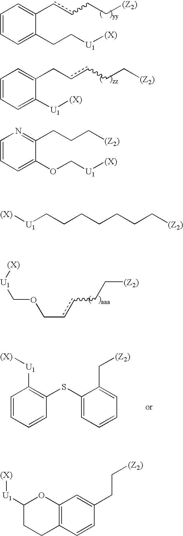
C1=CC=C(CC[U1][(X)])C(ccCC[(Z2)])=C1.C1=CC=C([U1][(X)])C(CccCC[(Z2)])=C1.[(Z2)]CCccCOC[U1][(X)].C1=CC=CC(SC2=CC=CC=C2C[(Z2)])=C1[U1][(X)].[(X)][U1]CCCCCCC[(Z2)].C1([U1][(X)])CCC2=C(O1)C=C(CC[(Z2)])C=C2.C1=CC=C(OC[U1][(X)])C(CCC[(Z2)])=N1
